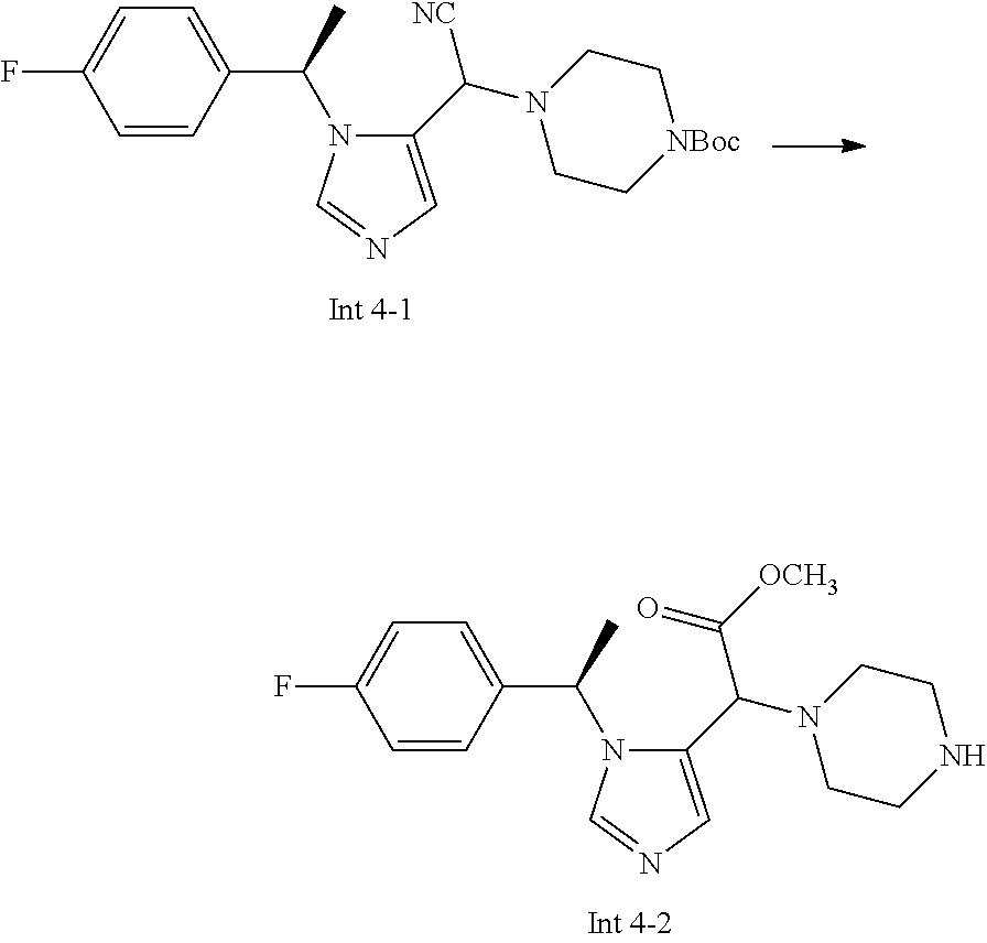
C1=CC(C(C)N2C(C(N3CC[NBoc]CC3)[NC])=CN=C2)=CC=C1F.C1=CC(C(C)N2C(C(N3CCNCC3)C([OCH3])=O)=CN=C2)=CC=C1F
